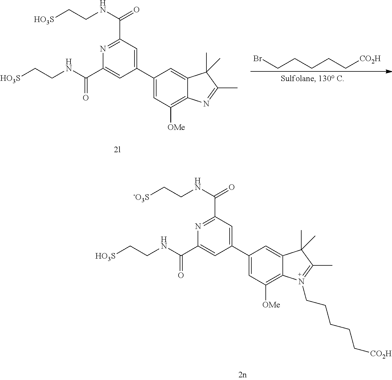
C1(C(=O)NCC[-O3S])=NC(C(=O)NCC[HO3S])=CC(C2=CC([OMe])=C3C(=C2)C(C)(C)C(C)=N3CCCCC[CO2H])=C1.C1(C(=O)NCC[HO3S])=NC(C(=O)NCC[HO3S])=CC(C2=CC([OMe])=C3C(=C2)C(C)(C)C(C)=N3)=C1.BrCCCCC[CO2H]
